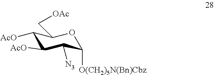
C1([AcO])C([AcO])C([N3])C([O(CH2)5N(Bn)Cbz])OC1C[OAc]
